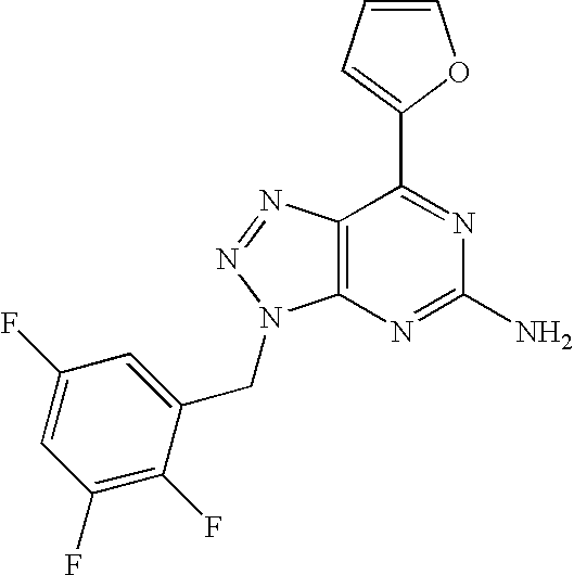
C1=CC=C(C2=NC(N)=NC3=C2N=NN3CC2=CC(F)=CC(F)=C2F)O1
